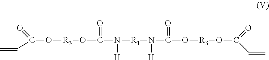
C(O[R3]OC(N([R1]N(C(O[R3]OC(=O)C=C)=O)[H])[H])=O)(=O)C=C
